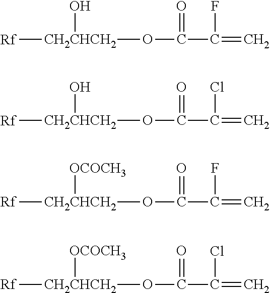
C(=O)(C(F)=C)O[CH2CHCH2]([Rf])O.C(=O)(C(Cl)=C)O[CH2CHCH2]([Rf])O.C(=O)(C(F)=C)O[CH2CHCH2]([Rf])[OCOCH3].C(=O)(C(Cl)=C)O[CH2CHCH2]([Rf])[OCOCH3]
